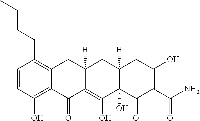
C1=CC(O)=C2C(=C1CCCC)CC1([H])C(=C(O)C3(O)C([H])(C1)CC(O)=C(C(N)=O)C3=O)C2=O
